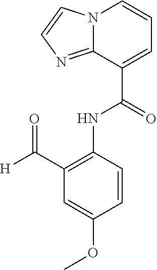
N12C(=NC=C1)C(C(NC1=C(C([H])=O)C=C(OC)C=C1)=O)=CC=C2
